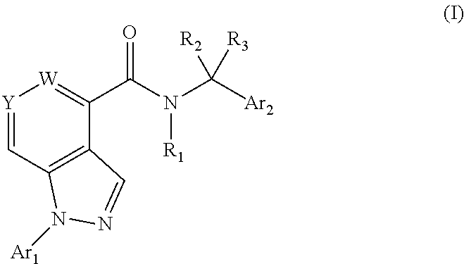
[Y]1=CC2=C(C(C(N([R1])C([Ar2])([R3])[R2])=O)=[W]1)C=NN2[Ar1]
